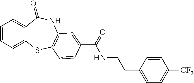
C1=CC=C2C(=C1)C(=O)NC1=C(S2)C=CC(C(=O)NCCC2=CC=C([CF3])C=C2)=C1
